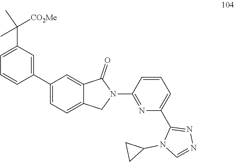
C1(C2=CC(C(C)([CO2Me])C)=CC=C2)=CC=C2C(=C1)C(=O)N(C1=NC(C3=NN=CN3C3CC3)=CC=C1)C2
